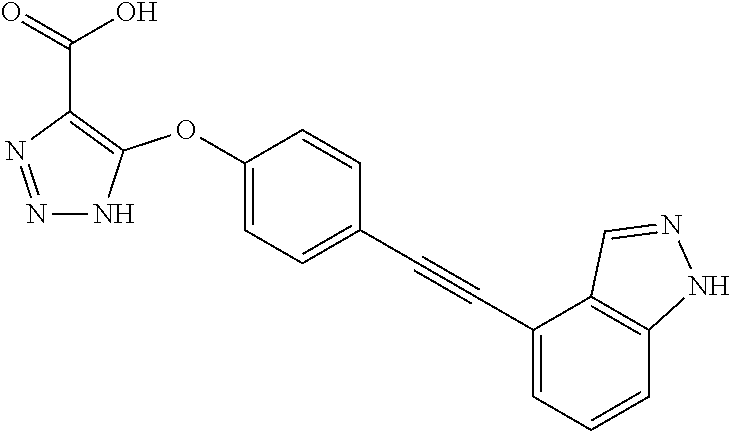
N1=NC(C(=O)O)=C(OC2=CC=C(C#CC3=CC=CC4=C3C=NN4)C=C2)N1
